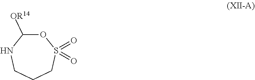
C1([OR14])OS(=O)(=O)CCCN1
